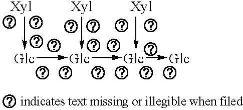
[Xyl]->[Glc]->[Glc](->[Glc](-[Xyl])->[Glc])-[Xyl]
